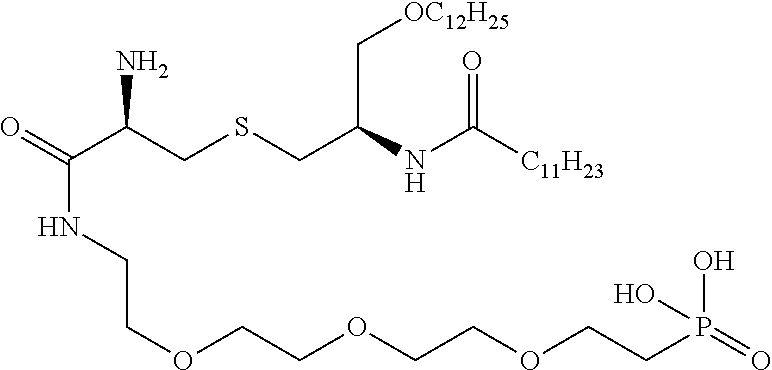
[C11H23]C(NC(CSCC(C(=O)NCCOCCOCCOCCP(=O)(O)O)N)C[OC12H25])=O
